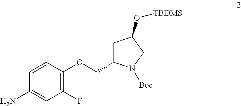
C1(COC2=C(F)C=C(N)C=C2)CC(O[TBDMS])CN1[Boc]
